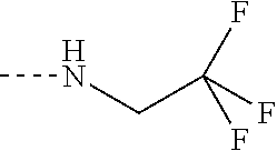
C(NC)C(F)(F)F
